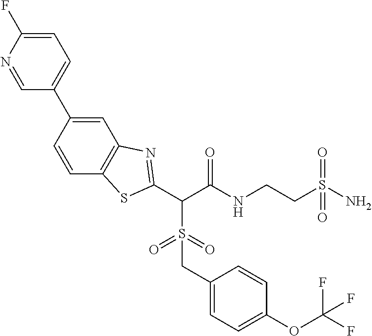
C1=C(F)N=CC(C2=CC3=C(C=C2)SC(C(C(NCCS(N)(=O)=O)=O)S(CC2=CC=C(OC(F)(F)F)C=C2)(=O)=O)=N3)=C1
